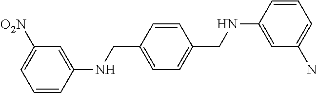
C1=CC(CNC2=CC([O2N])=CC=C2)=CC=C1CNC1=CC(N)=CC=C1
